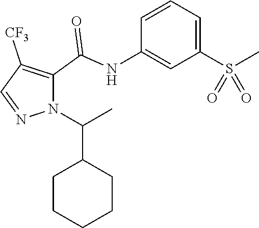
C1=CC(NC(C2=C([CF3])C=NN2C(C2CCCCC2)C)=O)=CC(S(C)(=O)=O)=C1
